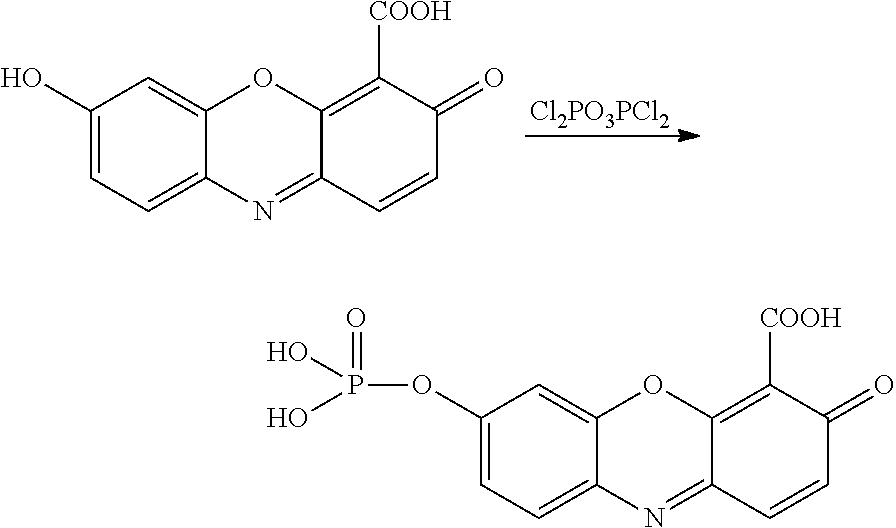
[Cl2PO3PCl2].C1=C2C(=CC(O)=C1)OC1=C([COOH])C(=O)C=CC1=N2.C1=C2C(=CC(OP(=O)(O)O)=C1)OC1=C([COOH])C(=O)C=CC1=N2
